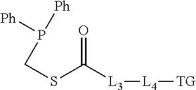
S(C([L3][L4][TG])=O)CP([Ph])[Ph]
